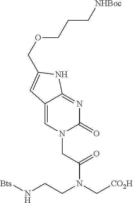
[Bts]NCCN(C[CO2H])C(CN1C(=O)N=C2C(=C1)C=C(COCCC[NHBoc])N2)=O
